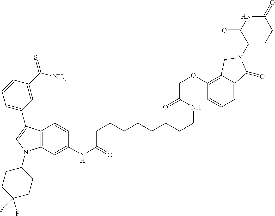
C12=C(C=C(NC(=O)CCCCCCCCNC(=O)COC3=C4C(=CC=C3)C(=O)N(C3CCC(=O)NC3=O)C4)C=C1)N(C1CCC(F)(F)CC1)C=C2C1=CC=CC(C(N)=S)=C1
